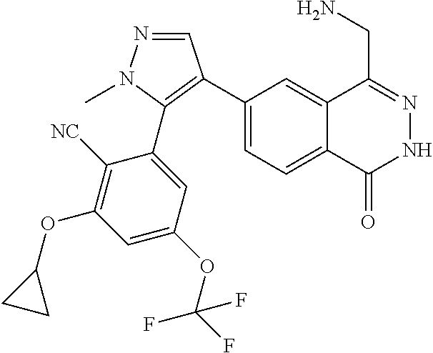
C1(C2=C(C3=CC(OC(F)(F)F)=CC(OC4CC4)=C3[NC])N(C)N=C2)=CC=C2C(=C1)C(CN)=NNC2=O
